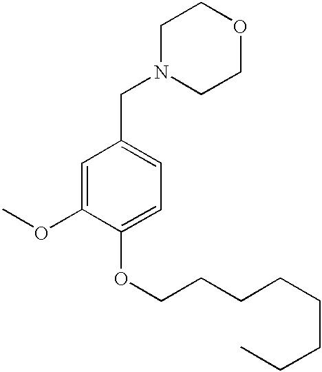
N1(CC2=CC=C(OCCCCCCCC)C(OC)=C2)CCOCC1
